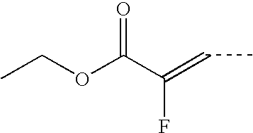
C(C(=CC)F)(OCC)=O
